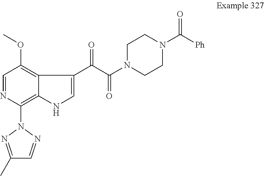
C1(N2N=C(C)C=N2)=C2C(=C(OC)C=N1)C(C(=O)C(N1CCN(C([Ph])=O)CC1)=O)=CN2
